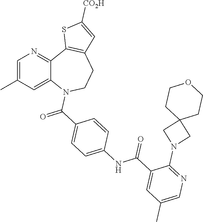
C1=C(C)C=C2C(=N1)C1=C(CCN2C(C2=CC=C(NC(C3=CC(C)=CN=C3N3CC4(C3)CCOCC4)=O)C=C2)=O)C=C([CO2H])S1
